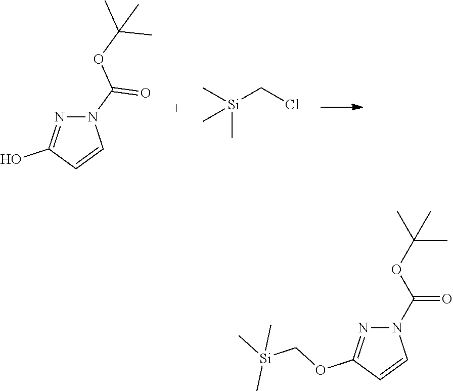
CC(C)(C)OC(=O)N1N=C(O)C=C1.[Si](CCl)(C)(C)C.O=C(OC(C)(C)C)N1N=C(OC[Si](C)(C)C)C=C1
